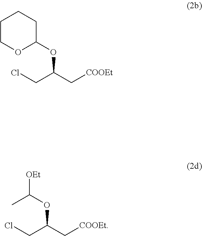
C1COC(OC(C[COOEt])CCl)CC1.C(OC(C[COOEt])CCl)([OEt])C
